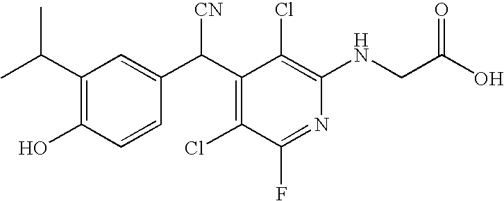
C(C1=C(O)C=CC(C(C2=C(Cl)C(F)=NC(NCC(O)=O)=C2Cl)[CN])=C1)(C)C
